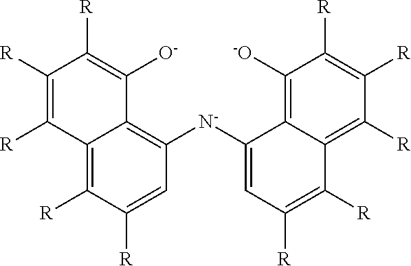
C12=C([R])C([R])=CC([N-]C3=CC([R])=C([R])C4=C([R])C([R])=C([R])C([-O])=C43)=C1C([O-])=C([R])C([R])=C2[R]
